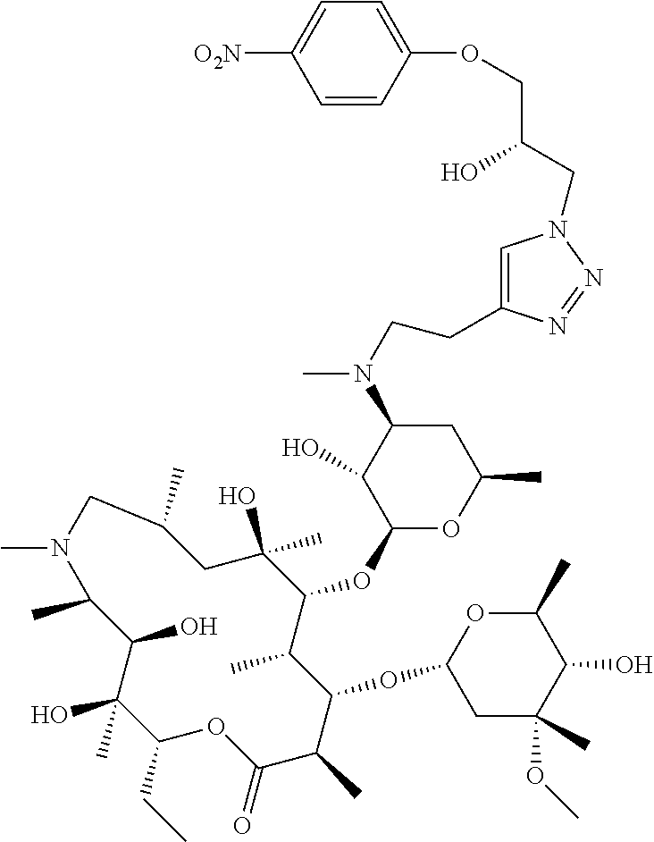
C1(CC)C(C)(O)C(O)C(C)N(C)CC(C)CC(O)(C)C(OC2OC(C)CC(N(C)CCC3=CN(CC(COC4=CC=C([O2N])C=C4)O)N=N3)C2O)C(C)C(OC2CC(C)(OC)C(O)C(C)O2)C(C)C(=O)O1
